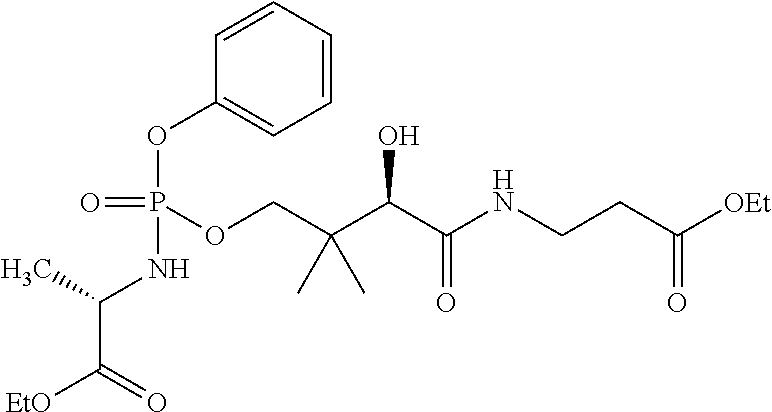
C1=CC(OP(OCC(C(C(NCCC([OEt])=O)=O)O)(C)C)(NC(C([EtO])=O)C)=O)=CC=C1
